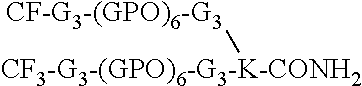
[CF3-G3-(GPO)6-G3-K-CONH2][CF-G3-(GPO)6-G3]
